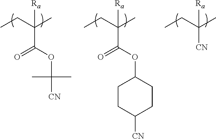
C(C([Ra])(C(OC([CN])(C)C)=O)C)C.C(C([Ra])(C(OC1CCC([CN])CC1)=O)C)C.C(C([Ra])([CN])C)C
